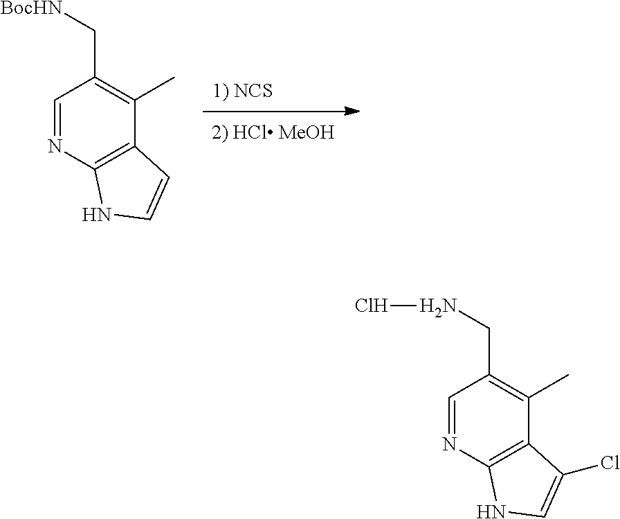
[1) NCS].C1=NC2=C(C(C)=C1C[BocHN])C=CN2.C1=NC2=C(C(C)=C1CNCl)C(Cl)=CN2
